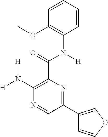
C1(OC)=C(N(C(C2=C(N([H])[H])N=CC(C3=COC=C3)=N2)=O)[H])C=CC=C1
